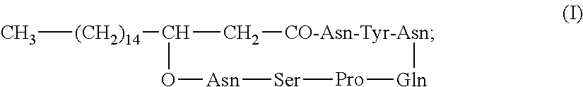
C[(CH2)14]C(C[CO-Asn-Tyr-Asn])O[Asn][Ser][Pro][Gln]
